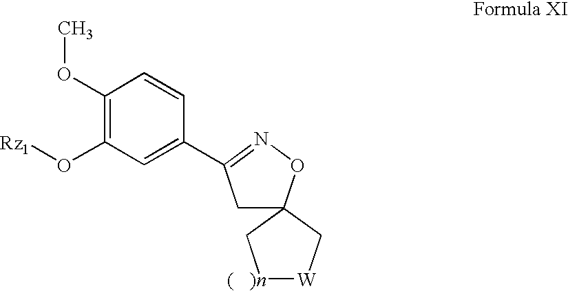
C1(OC)=C(O[Rz1])C=C(C2=NOC3(C2)C[W][(   )n]C3)C=C1
